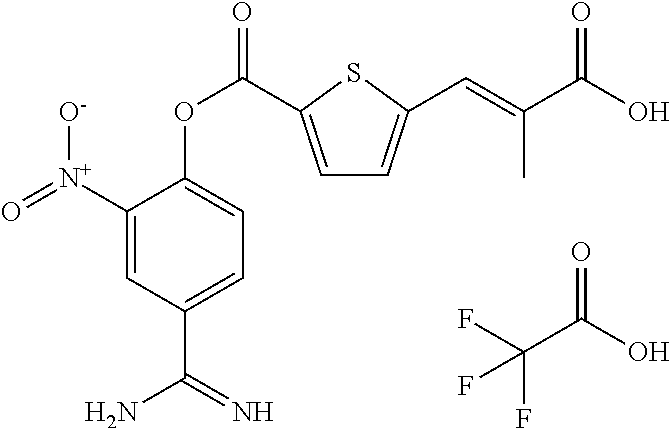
C1=C(C(OC2=CC=C(C(N)=N)C=C2[N+](=O)[O-])=O)SC(C=C(C(O)=O)C)=C1.FC(C(O)=O)(F)F
